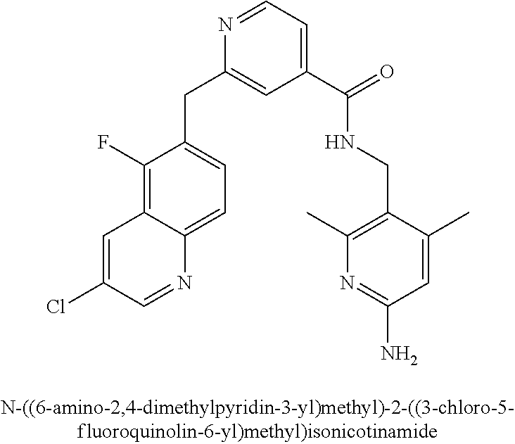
C1(F)=C2C(=CC=C1CC1=CC(C(=O)NCC3=C(C)N=C(N)C=C3C)=CC=N1)N=CC(Cl)=C2
